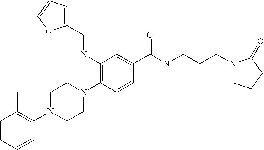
C1(NCC2=CC=CO2)=C(N2CCN(C3=C(C)C=CC=C3)CC2)C=CC(C(NCCCN2CCCC2=O)=O)=C1
